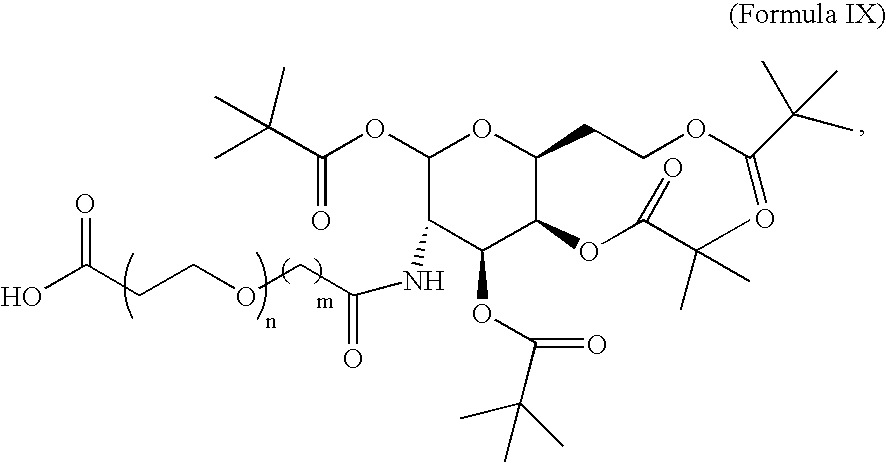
OC(CCOCC(=O)NC1C(OC(=O)C(C)(C)C)C(OC(C(C)(C)C)=O)C(CCOC(C(C)(C)C)=O)OC1OC(=O)C(C)(C)C)=O
